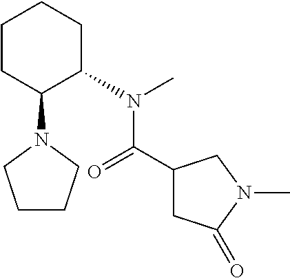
C1CC(N2CCCC2)C(N(C)C(C2CC(=O)N(C)C2)=O)CC1
